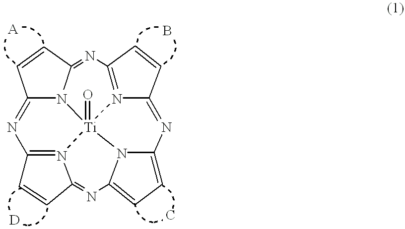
C12=NC3=N4C(=NC5=CC=C6N5[Ti]45(=O)N1C(=NC1=N5C(=N6)C=C1)C=C2)C=C3
